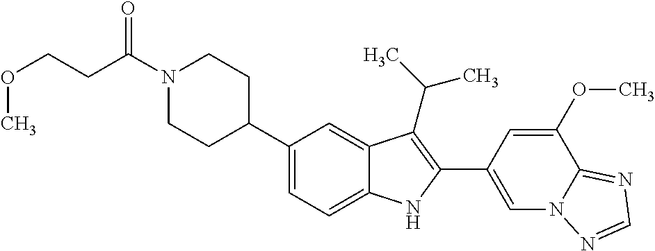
C(N1CCC(C2=CC=C3C(=C2)C(C(C)C)=C(C2=CN4C(=NC=N4)C(OC)=C2)N3)CC1)(=O)CCOC
